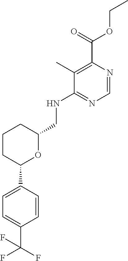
N1=C(NCC2OC(C3=CC=C(C(F)(F)F)C=C3)CCC2)C(C)=C(C(=O)OCC)N=C1
